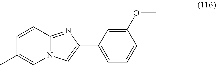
C1(C2=CN3C(=N2)C=CC(C)=C3)=CC=CC(OC)=C1
